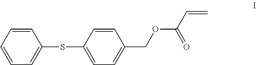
C1=CC=CC=C1SC1=CC=C(COC(=O)C=C)C=C1
